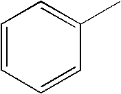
C1=CC=CC(C)=C1
